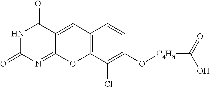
N1C(=O)N=C2C(=CC3=C(O2)C(Cl)=C(O[C4H8]C(O)=O)C=C3)C1=O
